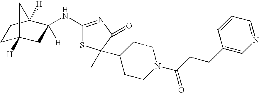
C1C2([H])CC([H])(NC3=NC(=O)C(C)(C4CCN(C(CCC5=CN=CC=C5)=O)CC4)S3)C([H])(C1)C2
